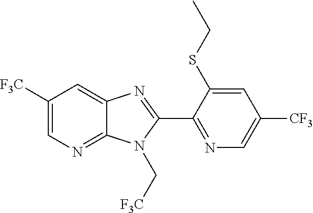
C1([F3C])=CN=C2C(=C1)N=C(C1=NC=C([CF3])C=C1SCC)N2C[F3C]
